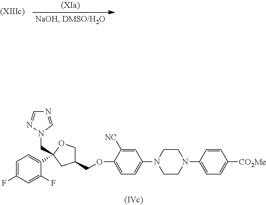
C1=C(F)C=C(F)C(C2(CN3C=NC=N3)CC(COC3=CC=C(N4CCN(C5=CC=C([CO2Me])C=C5)CC4)C=C3[NC])CO2)=C1
